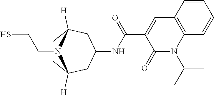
C1=CC2=C(C=C1)N(C(C)C)C(=O)C(C(NC1CC3([H])CCC([H])(C1)N3CCS)=O)=C2
